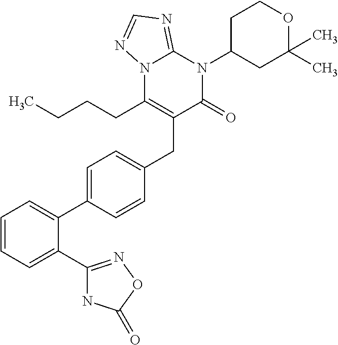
C1=CC=C(C2=NOC(=O)N2)C(C2=CC=C(CC3=C(CCCC)N4C(=NC=N4)N(C4CC(C)(C)OCC4)C3=O)C=C2)=C1
